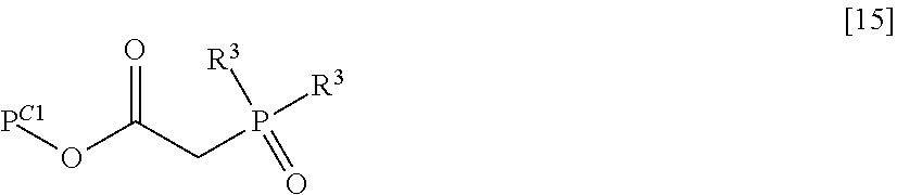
[PC1]OC(CP([R3])([R3])=O)=O
